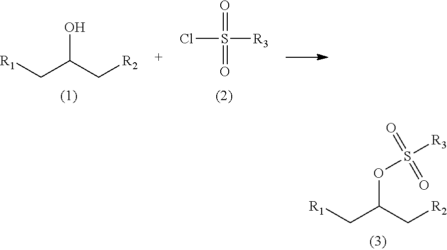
[R1]CC(C[R2])OS([R3])(=O)=O.[R1]CC(C[R2])O.ClS([R3])(=O)=O
